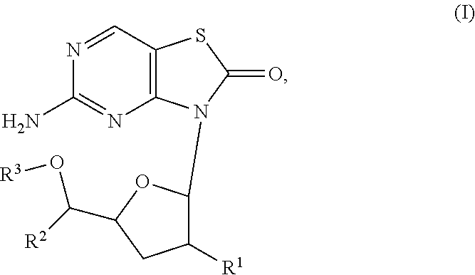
C12=C(C=NC(N)=N1)SC(=O)N2C1C([R1])CC(C([R2])O[R3])O1
